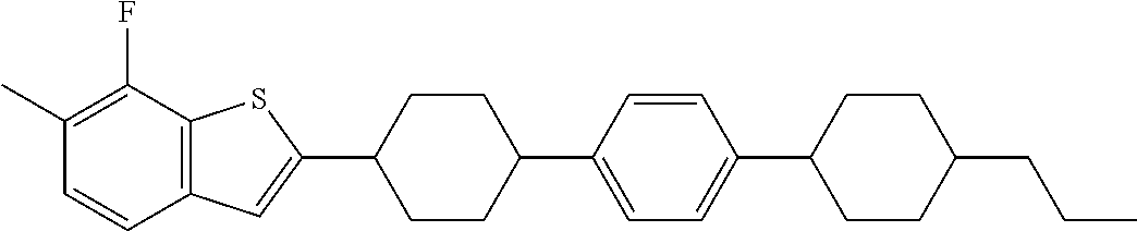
CC1=C(F)C2=C(C=C1)C=C(C1CCC(C3=CC=C(C4CCC(CCC)CC4)C=C3)CC1)S2
